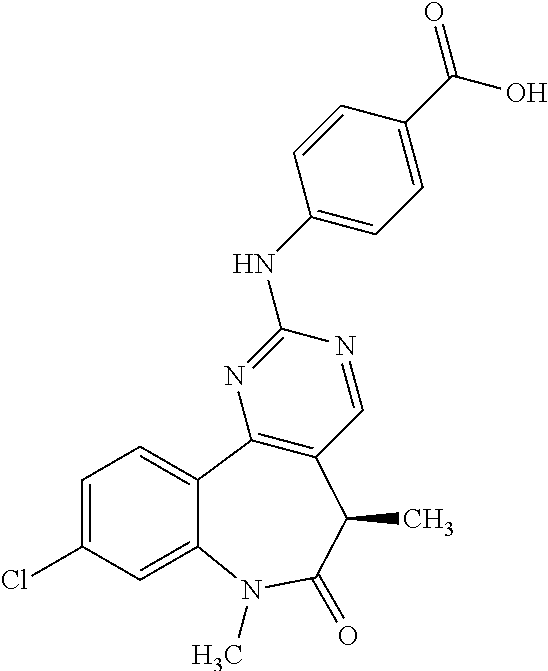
C1(NC2=CC=C(C(O)=O)C=C2)=NC2=C(C=N1)C(C)C(=O)N(C)C1=CC(Cl)=CC=C21
